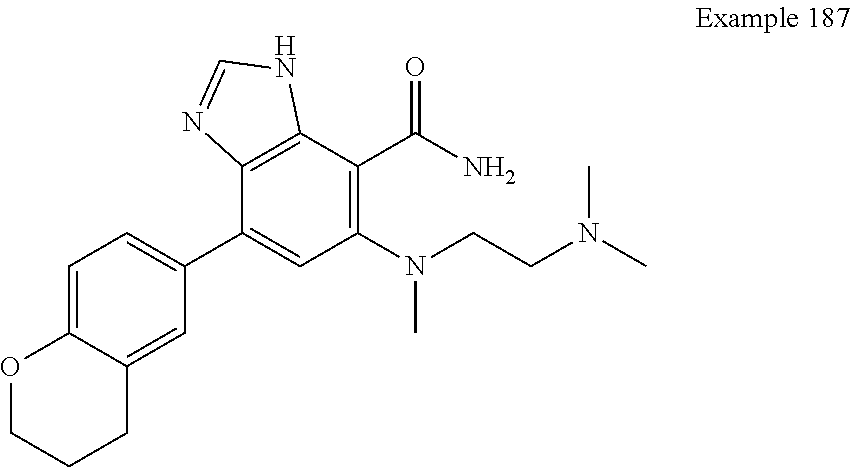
C1=C2C(=CC(C3=CC(N(CCN(C)C)C)=C(C(N)=O)C4=C3N=CN4)=C1)CCCO2
